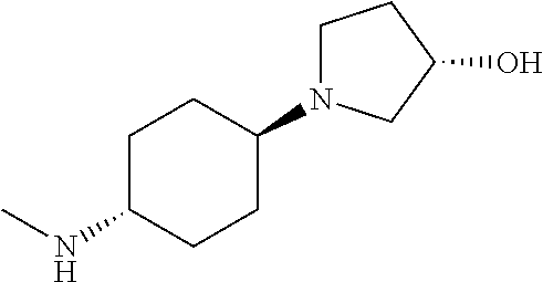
C1(N2CCC(O)C2)CCC(NC)CC1
